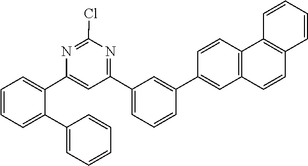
C1=C(C2=CC=CC=C2C2=CC=CC=C2)N=C(Cl)N=C1C1=CC=CC(C2=CC3=C(C=C2)C2=C(C=CC=C2)C=C3)=C1
